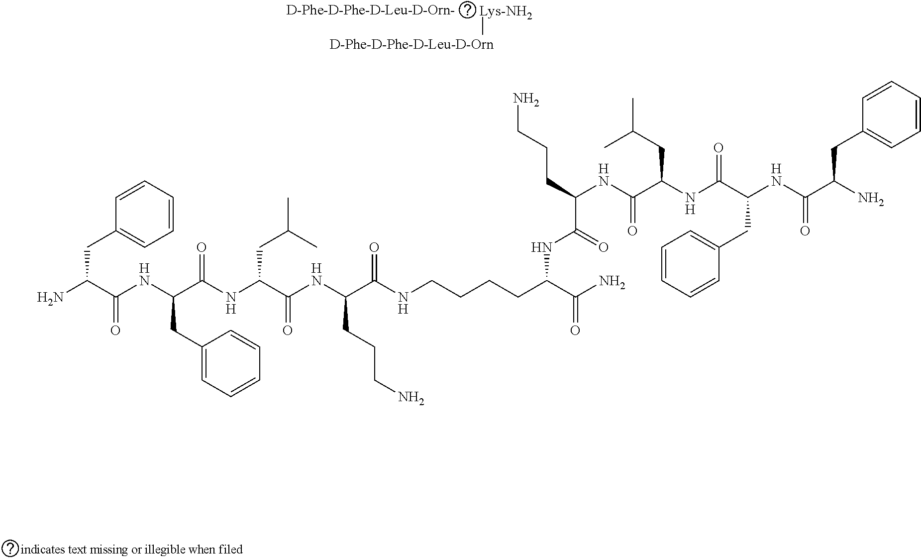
[D-Phe-D-Phe-D-Leu-D-Orn].[Lys-NH2].NC(C(NC(C(NC(C(NC(C(NCCCCC(C(N)=O)NC(=O)C(NC(C(NC(C(NC(C(N)CC1=CC=CC=C1)=O)CC1=CC=CC=C1)=O)CC(C)C)=O)CCCN)=O)CCCN)=O)CC(C)C)=O)CC1=CC=CC=C1)=O)CC1=CC=CC=C1
